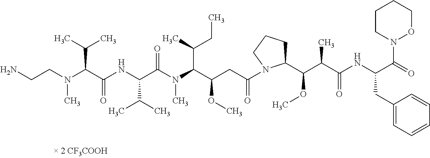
C(N(C)CCN)(C(NC(C(N(C)C(C(C)CC)C(CC(=O)N1C(C(C(C(NC(C(N2OCCCC2)=O)CC2=CC=CC=C2)=O)C)OC)CCC1)OC)=O)C(C)C)=O)C(C)C
